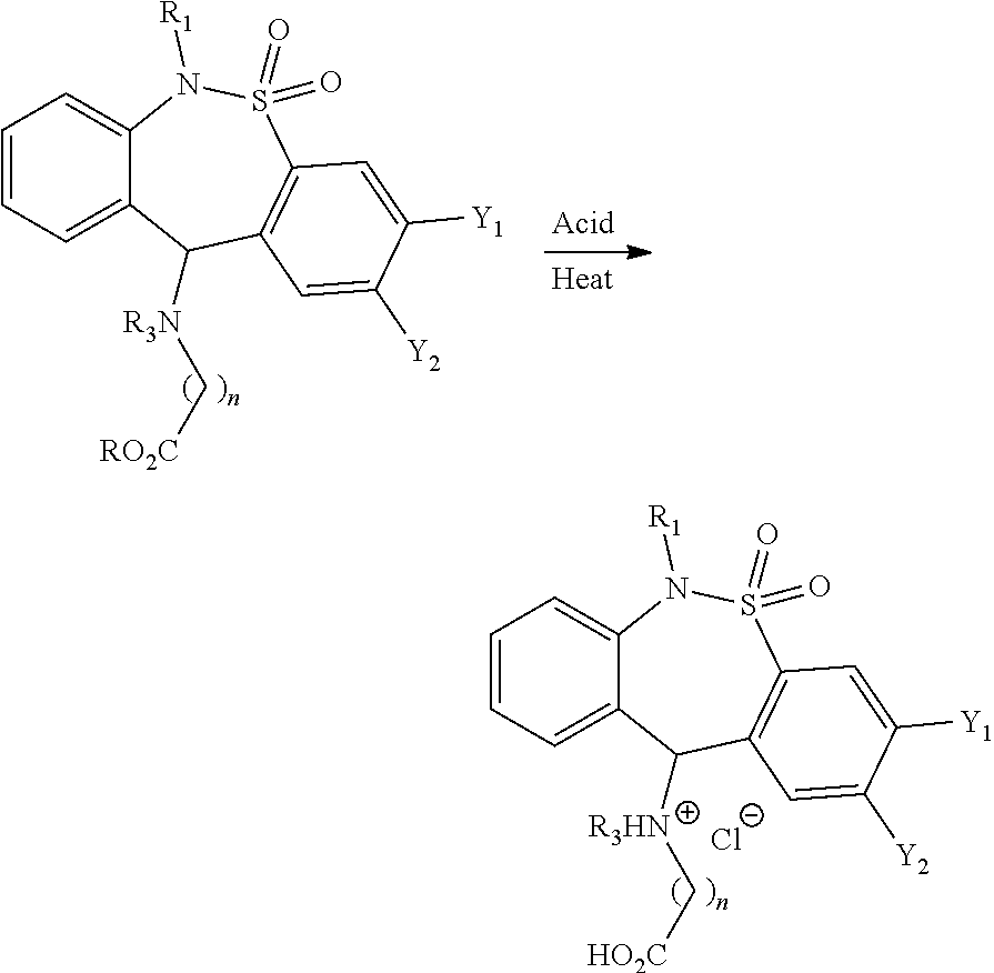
C1=CC=C2C(=C1)N([R1])S(=O)(=O)C1=C(C2[R3HN]C[HO2C])C=C([Y2])C([Y1])=C1.[Cl-].C1=CC=C2C(=C1)N([R1])S(=O)(=O)C1=C(C2[R3N]C[RO2C])C=C([Y2])C([Y1])=C1
